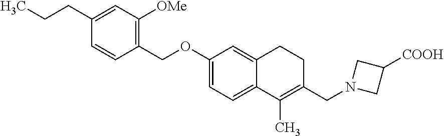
C1=C(CCC)C=CC(COC2=CC=C3C(=C2)CCC(CN2CC([COOH])C2)=C3C)=C1[OMe]
